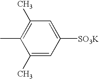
C1(C)=CC([SO3K])=CC(C)=C1C
